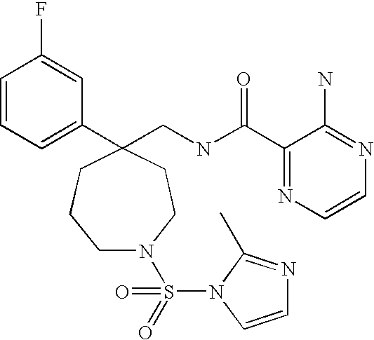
C1=CC=C(C2(CNC(C3=NC=CN=C3N)=O)CCN(S(=O)(=O)N3C(C)=NC=C3)CCC2)C=C1F
